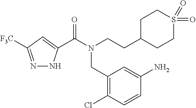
N1=C([F3C])C=C(C(N(CCC2CCS(=O)(=O)CC2)CC2=C(Cl)C=CC(N)=C2)=O)N1
